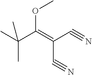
C(C(=C(C#N)C#N)OC)(C)(C)C
